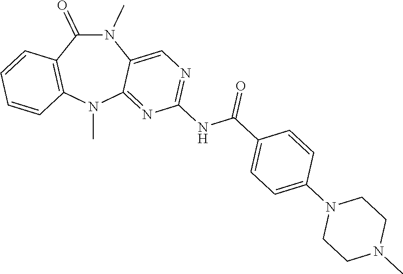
N1(C)C(=O)C2=C(N(C)C3=NC(NC(C4=CC=C(N5CCN(C)CC5)C=C4)=O)=NC=C13)C=CC=C2
